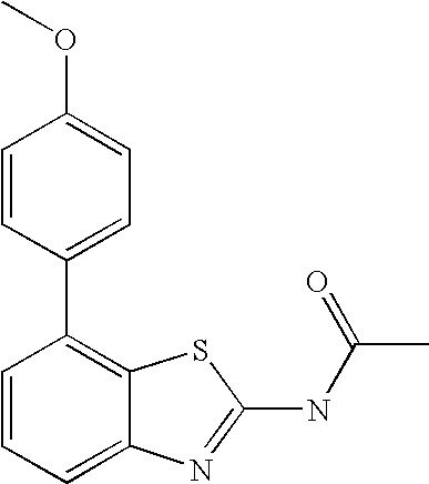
C1=CC=C2C(=C1C1=CC=C(OC)C=C1)SC(NC(C)=O)=N2
